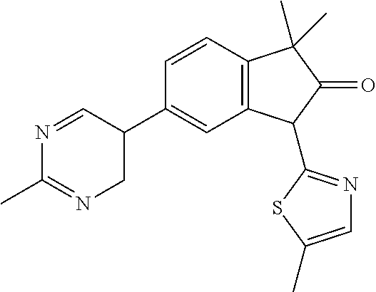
C1=CC2=C(C=C1C1C=NC(C)=NC1)C(C1=NC=C(C)S1)C(=O)C2(C)C
